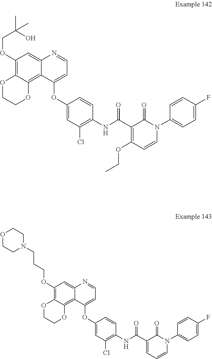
C1(OCC(C)(O)C)=C2C(=C3C(=C1)N=CC=C3OC1=CC(Cl)=C(NC(C3=C(OCC)C=CN(C4=CC=C(F)C=C4)C3=O)=O)C=C1)OCCO2.C1(OCCCN2CCOCC2)=C2C(=C3C(=C1)N=CC=C3OC1=CC(Cl)=C(NC(C3=CC=CN(C4=CC=C(F)C=C4)C3=O)=O)C=C1)OCCO2
